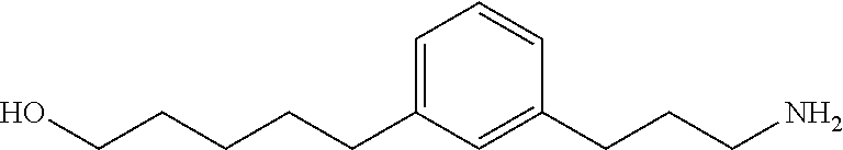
C(CCC1=CC=CC(CCCN)=C1)CCO
